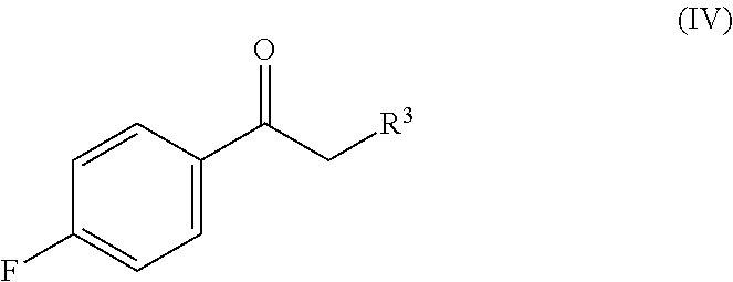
C1=C(C(C[R3])=O)C=CC(F)=C1
